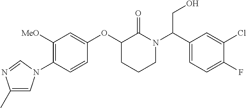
C1([MeO])=C(N2C=C(C)N=C2)C=CC(OC2CCCN(C(C3=CC=C(F)C(Cl)=C3)CO)C2=O)=C1
